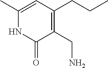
C1(CN)=C(CCC)C=C(C)NC1=O
